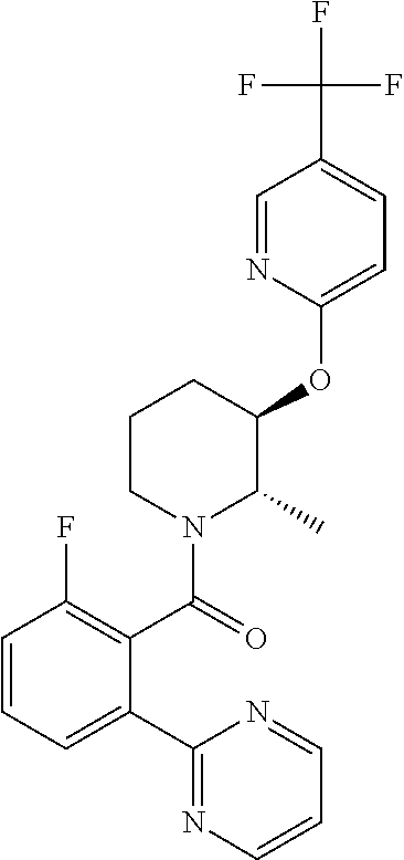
C1CN(C(=O)C2=C(F)C=CC=C2C2=NC=CC=N2)C(C)C(OC2=CC=C(C(F)(F)F)C=N2)C1
